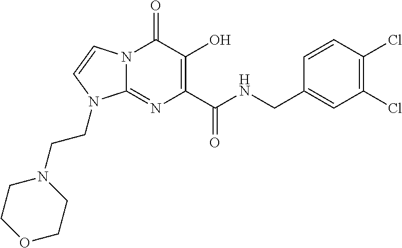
N(C(C1=C(O)C(=O)N2C(=N1)N(CCN1CCOCC1)C=C2)=O)CC1=CC(Cl)=C(Cl)C=C1
